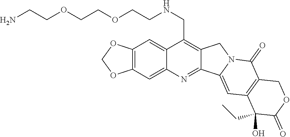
O1COC2=C1C=C1C(CNCCOCCOCCN)=C3C(=NC1=C2)C1=CC2=C(C(=O)N1C3)COC(=O)C2(CC)O
